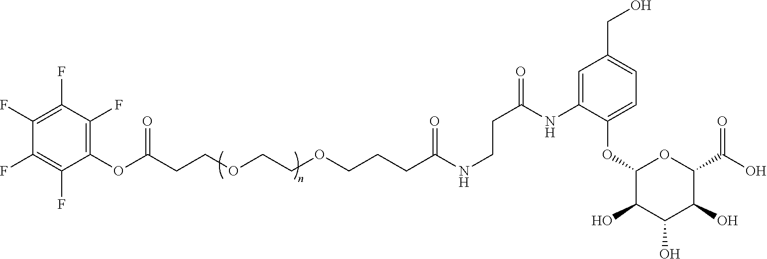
C(CC(NCCC(=O)NC1=CC(CO)=CC=C1OC1C(O)C(O)C(O)C(C(=O)O)O1)=O)COCCOCCC(OC1=C(F)C(F)=C(F)C(F)=C1F)=O
